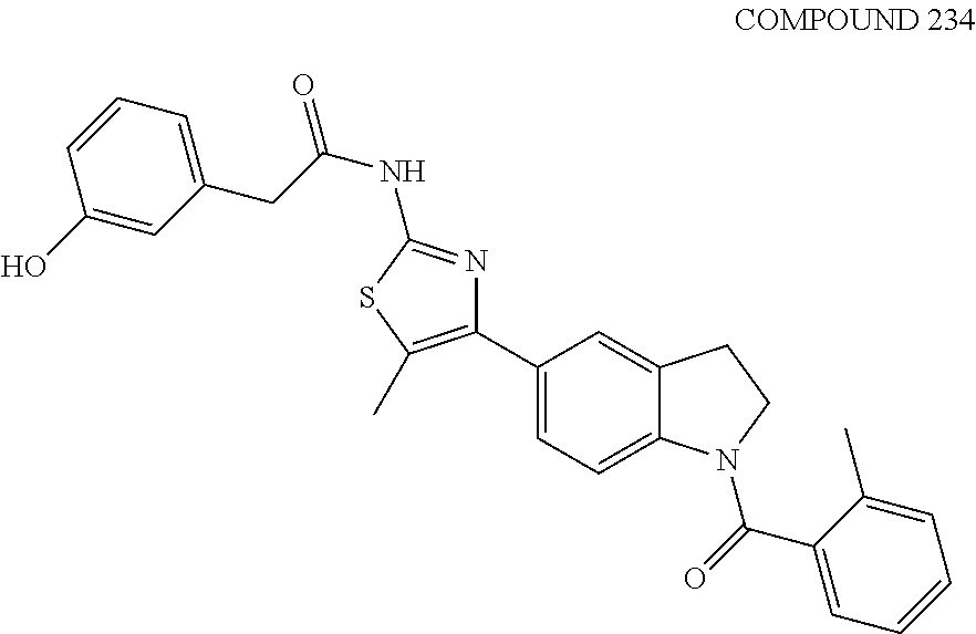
C1(C2=C(C)SC(NC(CC3=CC=CC(O)=C3)=O)=N2)=CC=C2C(=C1)CCN2C(=O)C1=CC=CC=C1C
